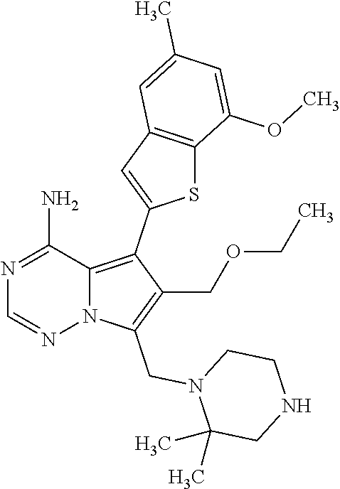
N1=C(N)C2=C(C3=CC4=C(S3)C(OC)=CC(C)=C4)C(COCC)=C(CN3C(C)(C)CNCC3)N2N=C1
